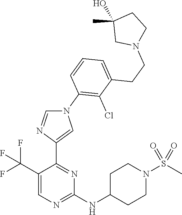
C1=C(C(F)(F)F)C(C2=CN(C3=C(Cl)C(CCN4CCC(O)(C)C4)=CC=C3)C=N2)=NC(NC2CCN(S(C)(=O)=O)CC2)=N1
